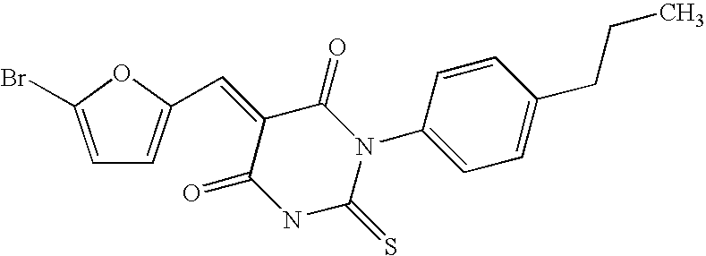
C1=C(Br)OC(C=C2C(=O)NC(=S)N(C3=CC=C(CCC)C=C3)C2=O)=C1
